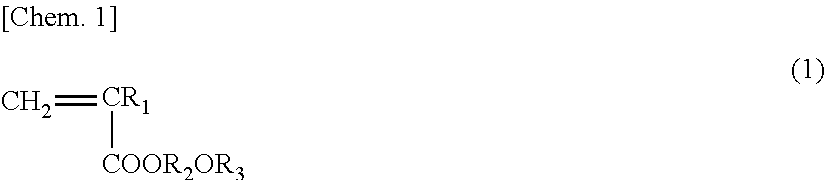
C=[CR1][COOR2OR3]
